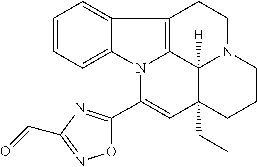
C1=CC=C2C(=C1)C1=C3N2C(C2=NC(C=O)=NO2)=CC2(CC)C3([H])N(CC1)CCC2
